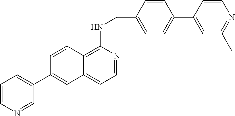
C1=CC(CNC2=C3C(=CC=N2)C=C(C2=CC=CN=C2)C=C3)=CC=C1C1=CC(C)=NC=C1
